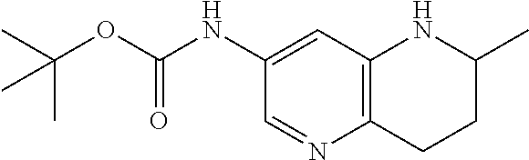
C1(NC(OC(C)(C)C)=O)=CC2=C(CCC(C)N2)N=C1
